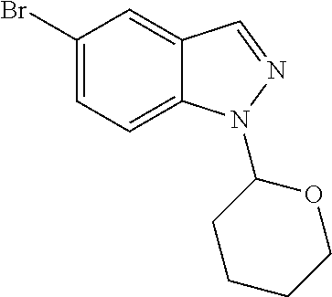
C1(Br)=CC=C2C(=C1)C=NN2C1CCCCO1
